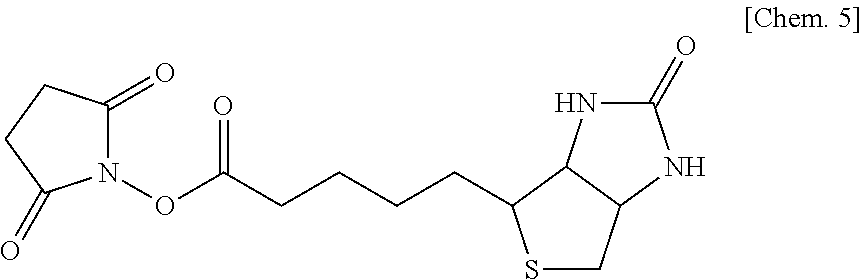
N1(OC(=O)CCCCC2SCC3C2NC(=O)N3)C(=O)CCC1=O
